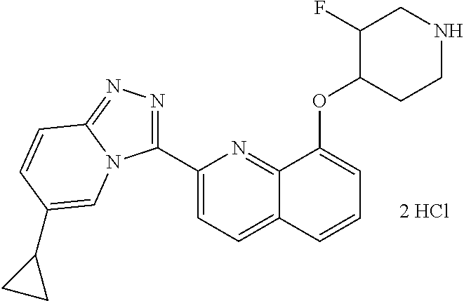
C1(C2=NN=C3N2C=C(C2CC2)C=C3)=CC=C2C(=N1)C(OC1CCNCC1F)=CC=C2
